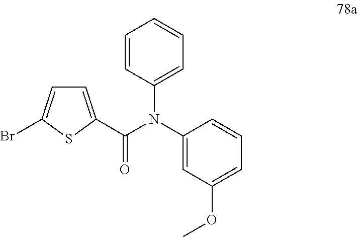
BrC1=CC=C(C(N(C2=CC(OC)=CC=C2)C2=CC=CC=C2)=O)S1
